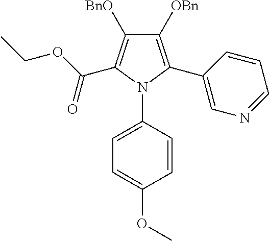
C1([OBn])=C(C2=CN=CC=C2)N(C2=CC=C(OC)C=C2)C(C(OCC)=O)=C1[BnO]
